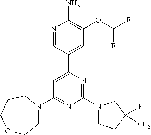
N1=CC(C2=CC(N3CCOCCC3)=NC(N3CCC(F)(C)C3)=N2)=CC(OC(F)F)=C1N
